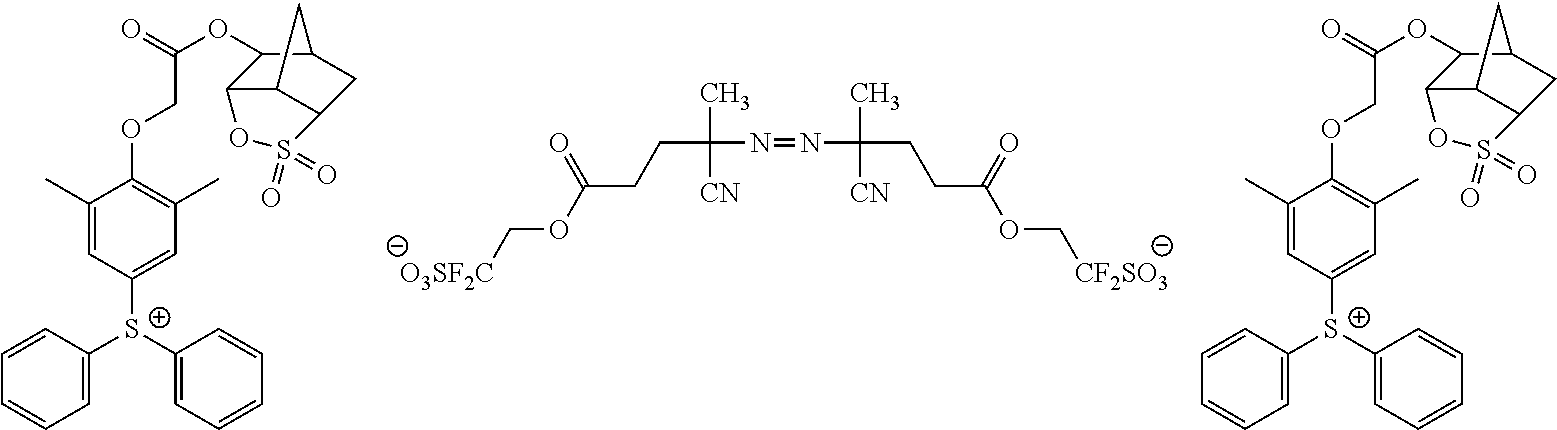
[O3SF2C]COC(CCC(N=NC(C)(CCC(OC[CF2SO3])=O)[CN])(C)[CN])=O.C1=C([S+](C2=CC=CC=C2)C2=CC(C)=C(OCC(OC3C4C5C(CC3C5)S(=O)(=O)O4)=O)C(C)=C2)C=CC=C1.C1=C([S+](C2=CC=CC=C2)C2=CC(C)=C(OCC(OC3C4C5C(CC3C5)S(=O)(=O)O4)=O)C(C)=C2)C=CC=C1
